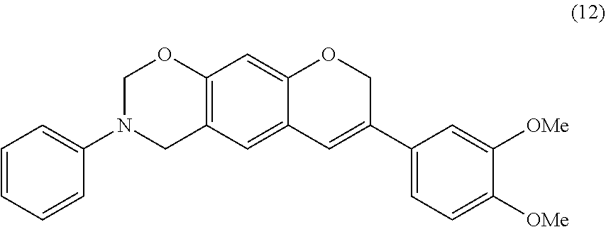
C1(N2CC3=C(OC2)C=C2C(=C3)C=C(C3=CC=C([OMe])C([OMe])=C3)CO2)=CC=CC=C1
